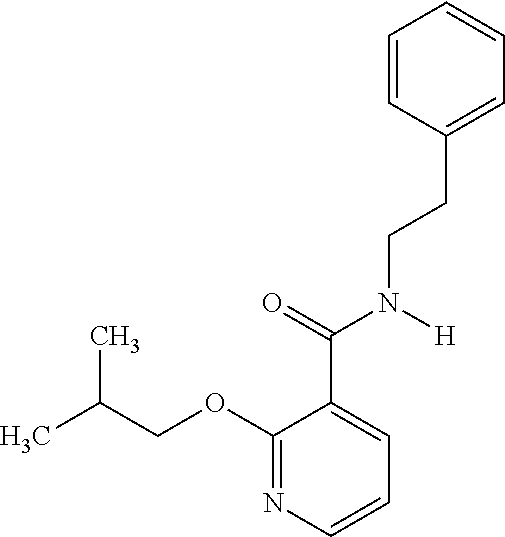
C(OC1=NC=CC=C1C(N(CCC1=CC=CC=C1)[H])=O)C(C)C
